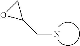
C(N)C1CO1
